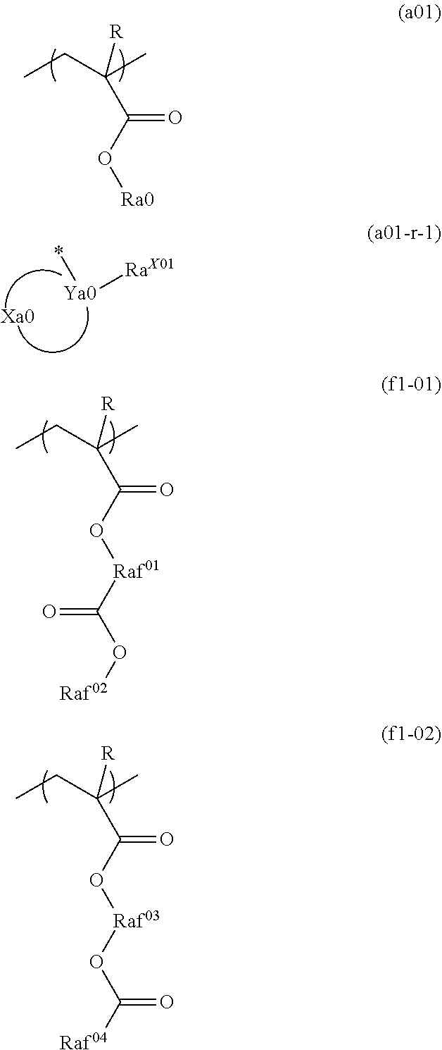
CCC(C)([R])C(O[Ra0])=O.[Xa0].[Ya0](*)[RaX01].CCC(C)([R])C(O[Raf01]C(O[Raf02])=O)=O.CCC(C)([R])C(O[Raf03]OC([Raf04])=O)=O
